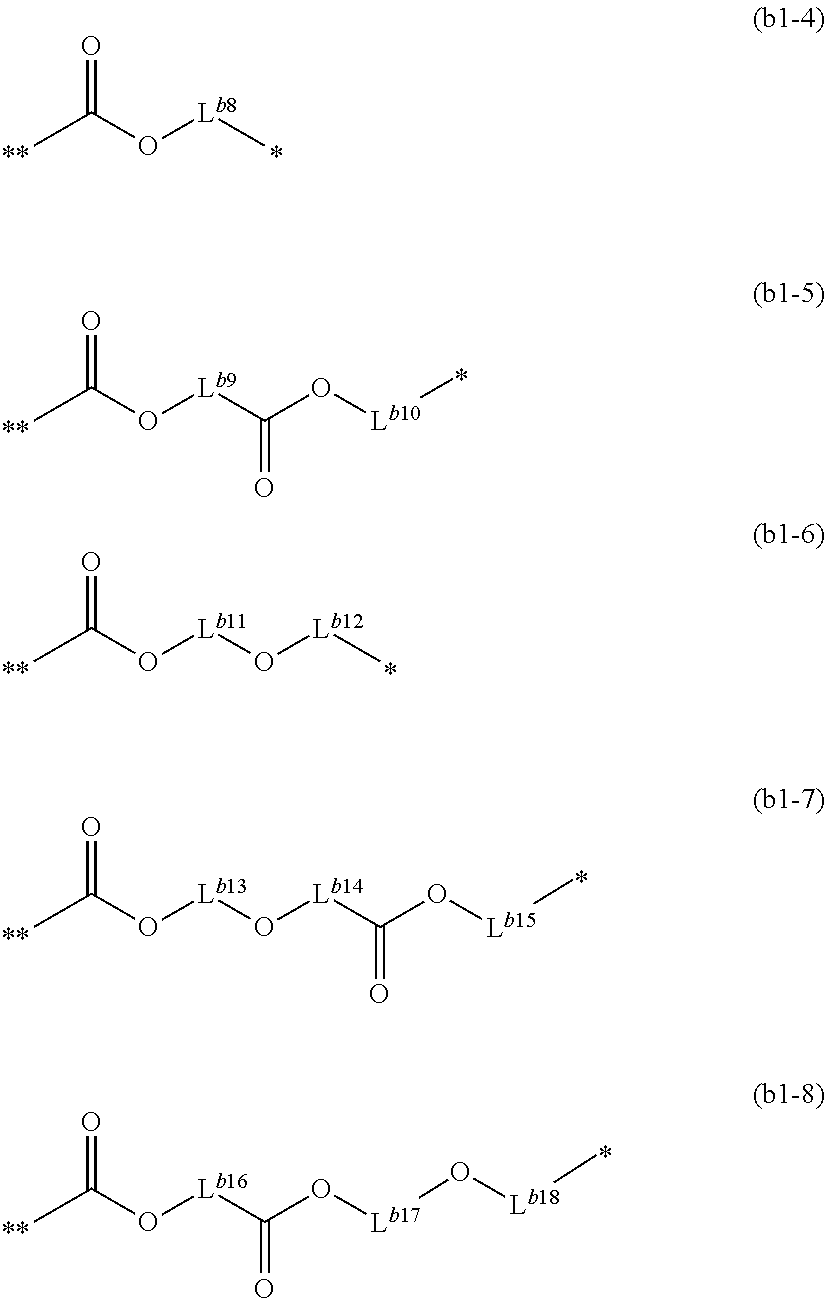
CC(O[Lb8]C)=O.CC(O[Lb9]C(O[Lb10]C)=O)=O.CC(O[Lb11]O[Lb12]C)=O.CC(O[Lb13]O[Lb14]C(O[Lb15]C)=O)=O.CC(O[Lb16]C(O[Lb17]O[Lb18]C)=O)=O
